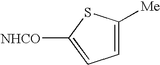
C1=C([Me])SC([NHCO])=C1
